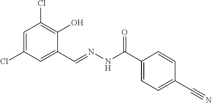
C1=C(Cl)C=C(C=NNC(C2=CC=C(C#N)C=C2)=O)C(O)=C1Cl
